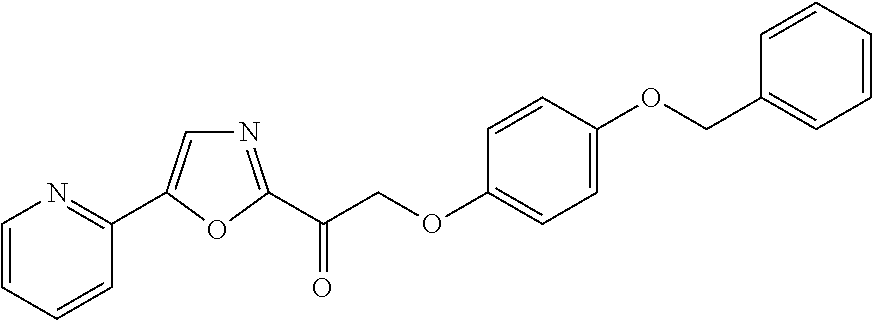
N1=C(C(COC2=CC=C(OCC3=CC=CC=C3)C=C2)=O)OC(C2=NC=CC=C2)=C1
